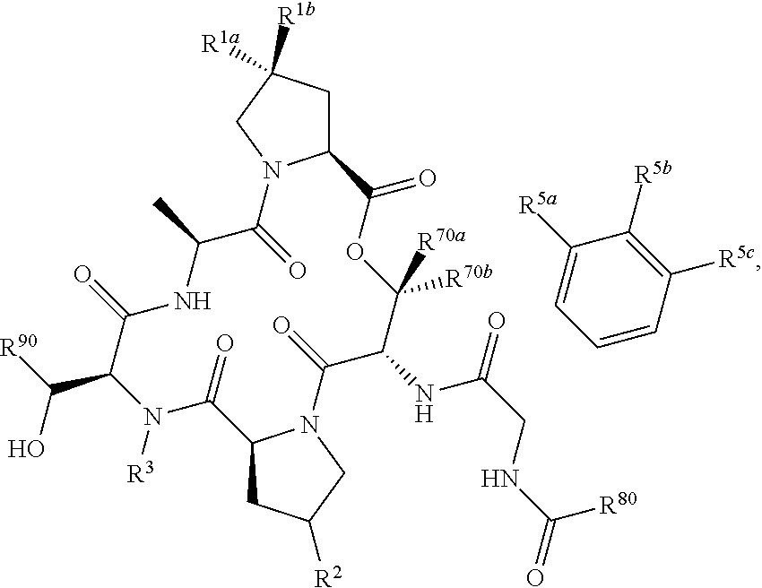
C12CC([R1a])([R1b])CN1C(=O)C(C)NC(=O)C(C(O)[R90])N([R3])C(=O)C1CC([R2])CN1C(=O)C(NC(CNC(=O)[R80])=O)C([R70b])([R70a])OC2=O.C1=CC([R5c])=C([R5b])C([R5a])=C1
